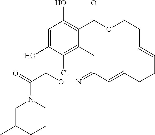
C1=C(O)C(Cl)=C2C(=C1O)C(=O)OCCC=CCCC=CC(=NOCC(=O)N1CC(C)CCC1)C2
